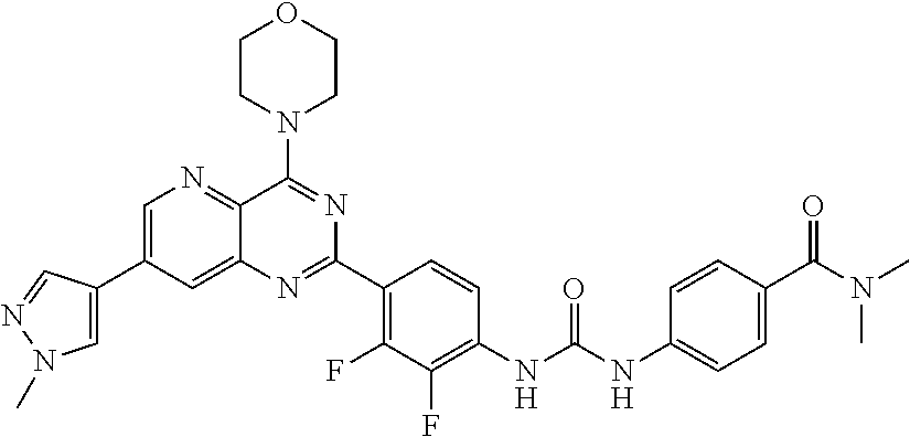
C1=C(C2=CN(C)N=C2)C=C2C(=N1)C(N1CCOCC1)=NC(C1=C(F)C(F)=C(NC(NC3=CC=C(C(N(C)C)=O)C=C3)=O)C=C1)=N2
